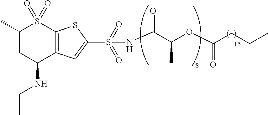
CCNC1C2=C(S(=O)(=O)C(C)C1)SC(S(NC(C(OC(CCC)=O)C)=O)(=O)=O)=C2
